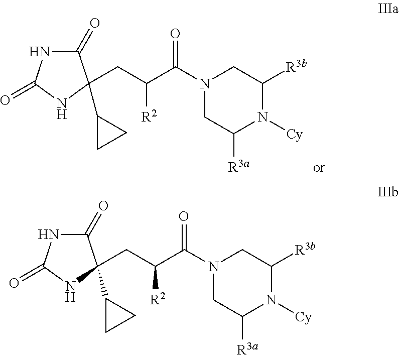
C1C([R3a])N([Cy])C([R3b])CN1C(C(CC1(C2CC2)C(=O)NC(=O)N1)[R2])=O.C1C([R3a])N([Cy])C([R3b])CN1C(C(CC1(C2CC2)C(=O)NC(=O)N1)[R2])=O
